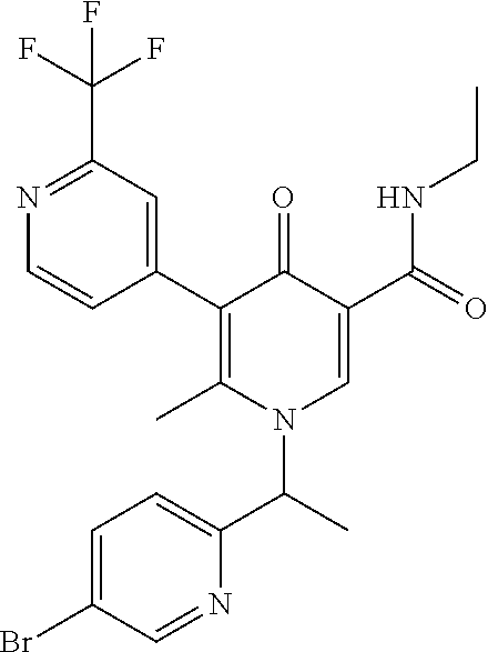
N1=C(C(F)(F)F)C=C(C2=C(C)N(C(C3=CC=C(Br)C=N3)C)C=C(C(NCC)=O)C2=O)C=C1
